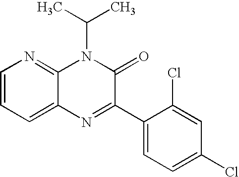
C1=CC=C2C(=N1)N(C(C)C)C(=O)C(C1=CC=C(Cl)C=C1Cl)=N2
